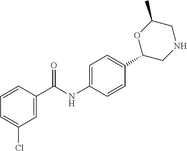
C1=C(C(NC2=CC=C(C3CNCC(C)O3)C=C2)=O)C=CC=C1Cl
